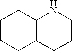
C1CCC2C(C1)NCCC2
